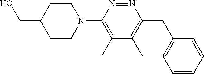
C1=CC=CC(CC2=C(C)C(C)=C(N3CCC(CO)CC3)N=N2)=C1
